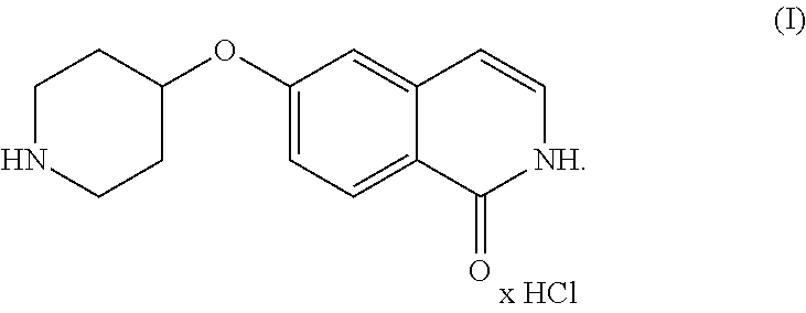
C1NCCC(OC2=CC=C3C(=C2)C=C[NH]C3=O)C1
